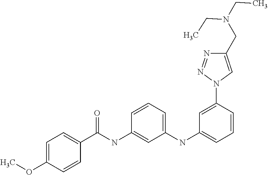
C1=C(OC)C=CC(C(NC2=CC(NC3=CC=CC(N4C=C(CN(CC)CC)N=N4)=C3)=CC=C2)=O)=C1
